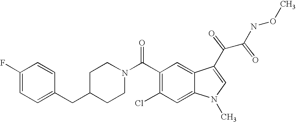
C1(F)=CC=C(CC2CCN(C(C3=C(Cl)C=C4C(=C3)C(C(C(NOC)=O)=O)=CN4C)=O)CC2)C=C1
